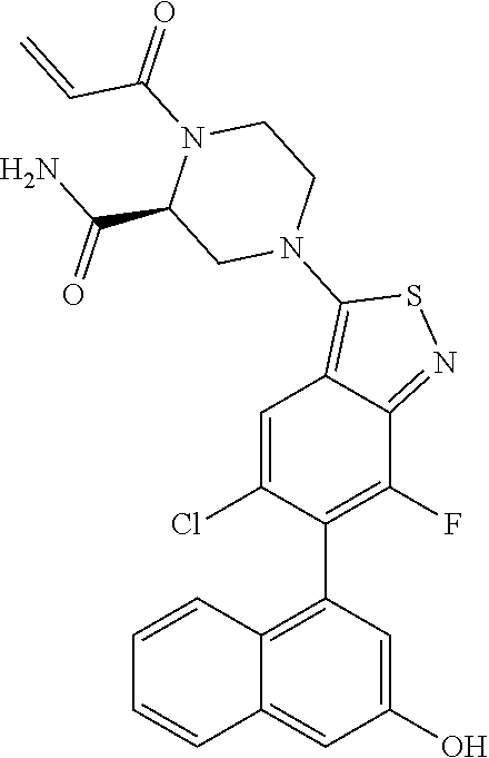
C1=CC2=C(C3=C(F)C4=NSC(N5CC(C(=O)N)N(C(C=C)=O)CC5)=C4C=C3Cl)C=C(O)C=C2C=C1
